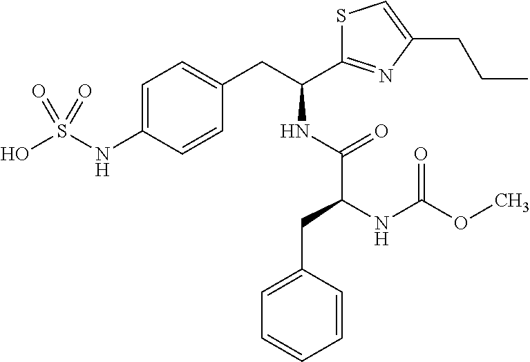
C1=C(NS(O)(=O)=O)C=CC(CC(C2=NC(CCC)=CS2)NC(C(CC2=CC=CC=C2)NC(OC)=O)=O)=C1
